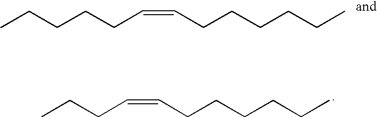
CCCCCC=CCCCCCC.CCCC=CCCCCCC
